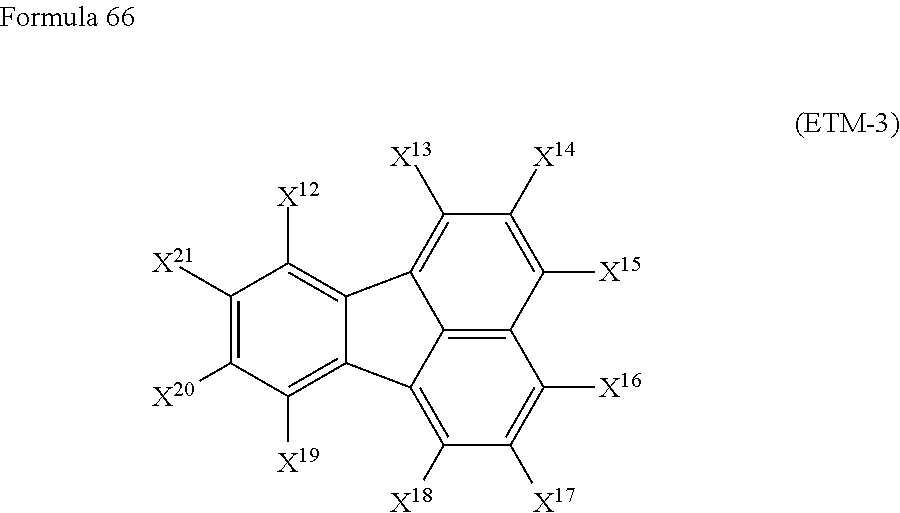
C1([X21])=C([X20])C([X19])=C2C(=C1[X12])C1=C([X13])C([X14])=C([X15])C3=C1C2=C([X18])C([X17])=C3[X16]
